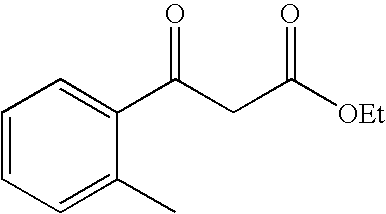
C1=CC=C(C)C(C(CC([OEt])=O)=O)=C1
